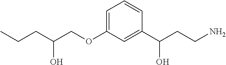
C1=C(OCC(CCC)O)C=C(C(CCN)O)C=C1
